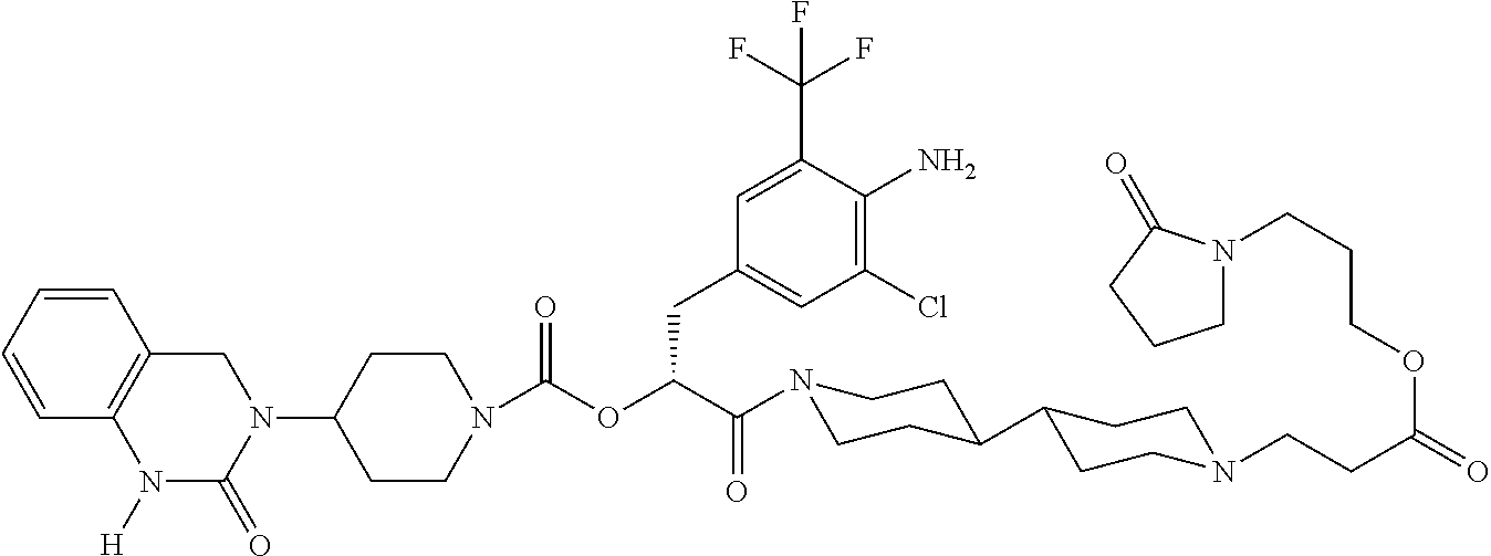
C1(N2C(=O)N([H])C3=C(C=CC=C3)C2)CCN(C(OC(C(=O)N2CCC(C3CCN(CCC(=O)OCCCN4CCCC4=O)CC3)CC2)CC2=CC(Cl)=C(N)C(C(F)(F)F)=C2)=O)CC1
